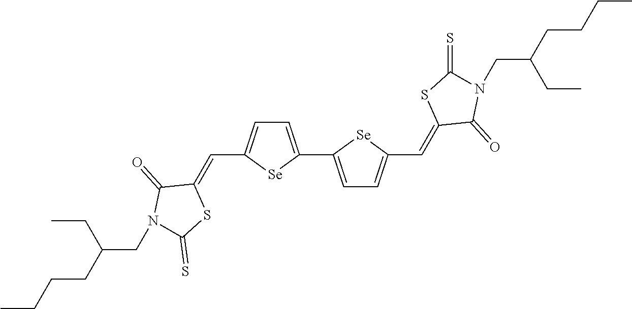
C1=C(C2=CC=C(C=C3C(=O)N(CC(CC)CCCC)C(=S)S3)[Se]2)[Se]C(C=C2C(=O)N(CC(CC)CCCC)C(=S)S2)=C1
